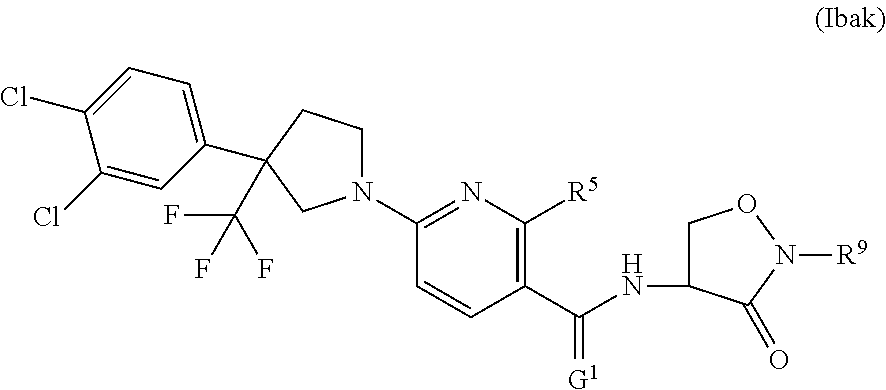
C(NC1CON([R9])C1=O)(C1=C([R5])N=C(N2CCC(C3=CC=C(Cl)C(Cl)=C3)(C(F)(F)F)C2)C=C1)=[G1]
